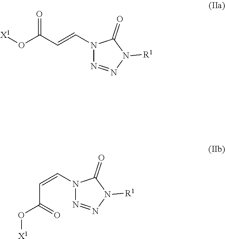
C(=CN1N=NN([R1])C1=O)C(O[X1])=O.C(C(=O)O[X1])=CN1N=NN([R1])C1=O
